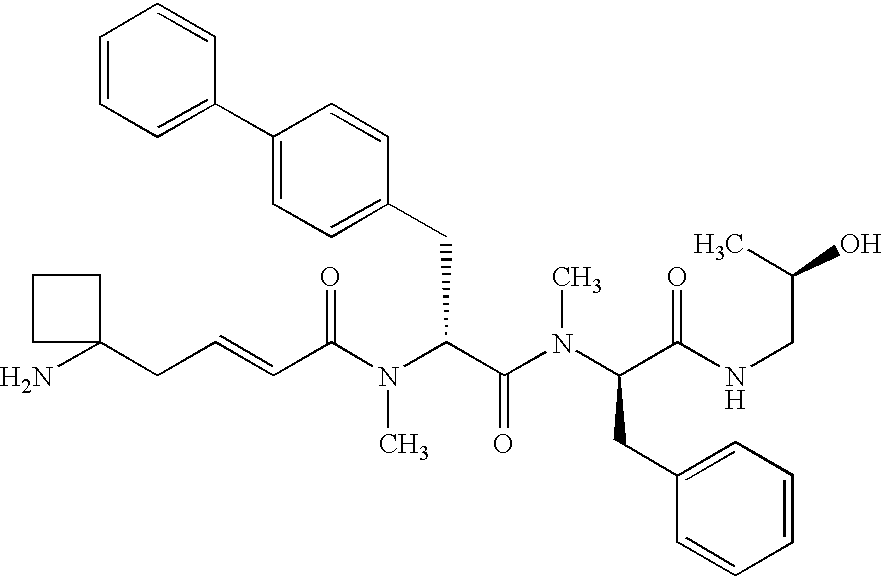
C(C(N(C(C(=O)N(C)C(CC1=CC=CC=C1)C(=O)NCC(C)O)CC1=CC=C(C2=CC=CC=C2)C=C1)C)=O)=CCC1(N)CCC1
